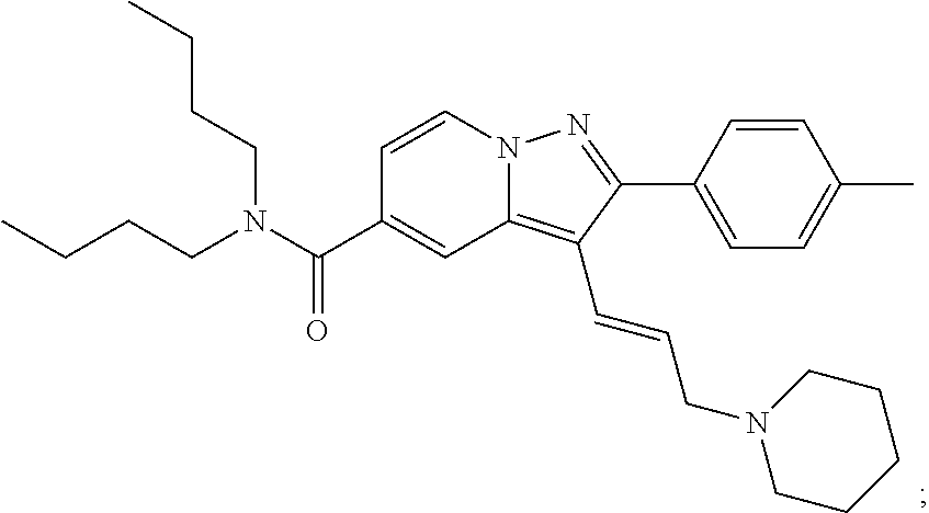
N12C(=C(C=CCN3CCCCC3)C(C3=CC=C(C)C=C3)=N1)C=C(C(N(CCCC)CCCC)=O)C=C2
